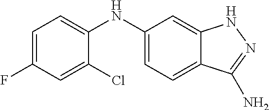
C1=C(F)C=C(Cl)C(NC2=CC=C3C(=C2)NN=C3N)=C1
